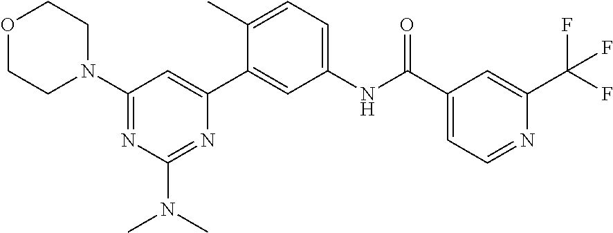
O1CCN(C2=NC(N(C)C)=NC(C3=CC(NC(C4=CC=NC(C(F)(F)F)=C4)=O)=CC=C3C)=C2)CC1
